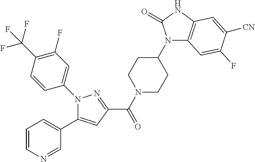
N1(C(C2=NN(C3=CC(F)=C(C(F)(F)F)C=C3)C(C3=CC=CN=C3)=C2)=O)CCC(N2C3=C(NC2=O)C=C([CN])C(F)=C3)CC1
